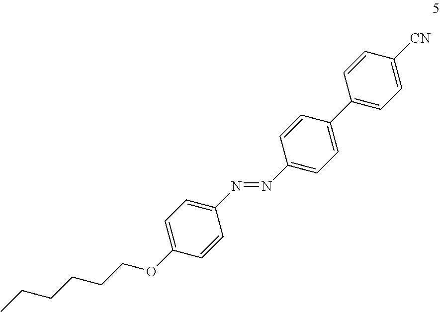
C1=CC(C2=CC=C([CN])C=C2)=CC=C1N=NC1=CC=C(OCCCCCC)C=C1
